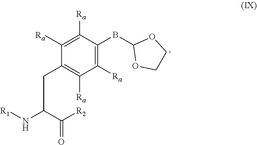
C1([Ra])=C([Ra])C(CC(N[R1])C([R2])=O)=C([Ra])C([Ra])=C1BC1OCCO1
